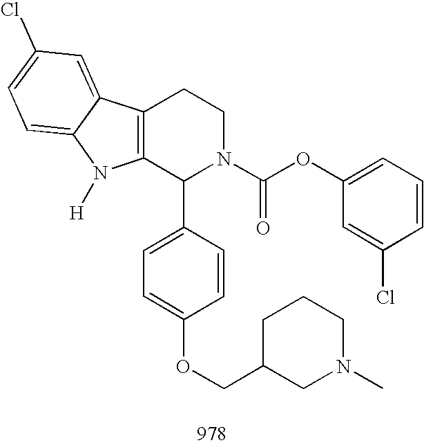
C12=C(C(C3=CC=C(OCC4CN(C)CCC4)C=C3)N(C(OC3=CC=CC(Cl)=C3)=O)CC1)N([H])C1=CC=C(Cl)C=C21
